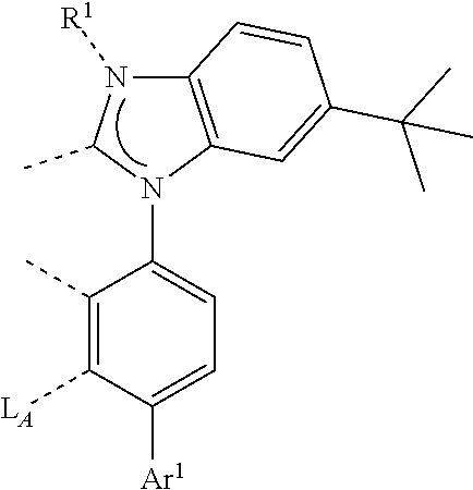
C12=C(N(C3=CC=C([Ar1])C([LA])=C3C)C(C)N1[R1])C=C(C(C)(C)C)C=C2
